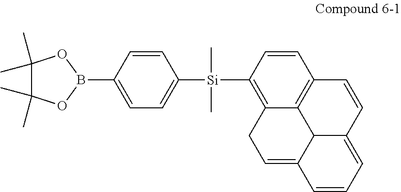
C12=C([Si](C3=CC=C(B4OC(C)(C)C(C)(C)O4)C=C3)(C)C)C=CC3=C1C1C(=CC=CC1=CC2)C=C3
